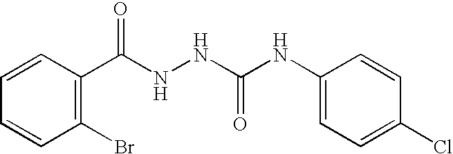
C1=CC(C(NNC(NC2=CC=C(Cl)C=C2)=O)=O)=C(Br)C=C1
